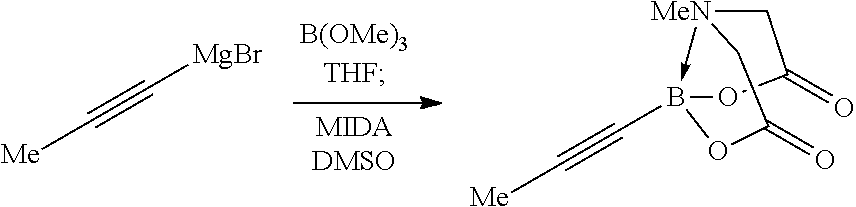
C1(=O)C[MeN]2->B(C#C[Me])(OC(=O)C2)O1.[MgBr]C#C[Me]
